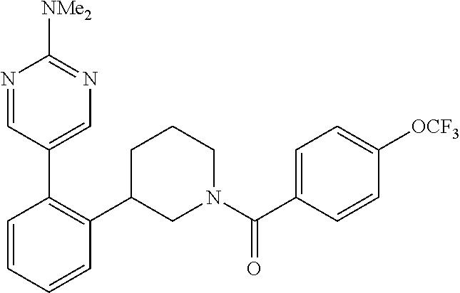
C1=CC=CC(C2CN(C(C3=CC=C([OCF3])C=C3)=O)CCC2)=C1C1=CN=C([NMe2])N=C1
